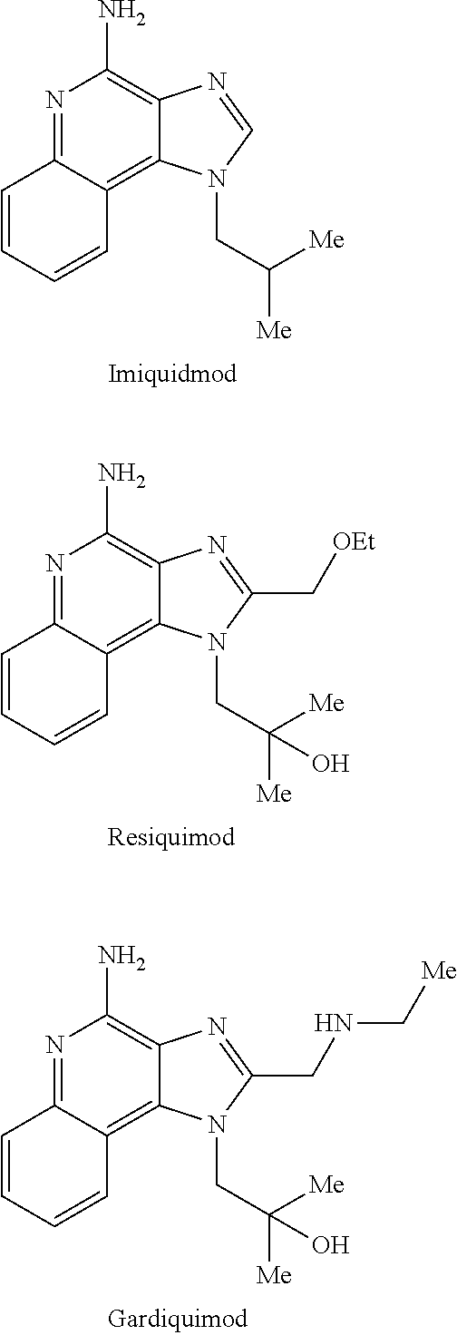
C1=CC=CC2=C3C(=C(N)N=C12)N=CN3CC([Me])[Me].C1=CC=CC2=C3C(=C(N)N=C12)N=C(C[OEt])N3CC([Me])([Me])O.C1=CC=CC2=C3C(=C(N)N=C12)N=C(CNC[Me])N3CC([Me])([Me])O
